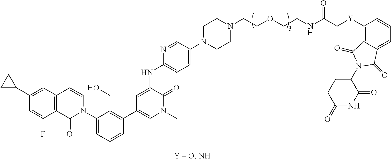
C1(C2CC2)=CC2=C(C(F)=C1)C(=O)N(C1=CC=CC(C3=CN(C)C(=O)C(NC4=CC=C(N5CCN(CCOCCNC(C[Y]C6=C7C(=CC=C6)C(=O)N(C6CCC(=O)NC6=O)C7=O)=O)CC5)C=N4)=C3)=C1CO)C=C2
